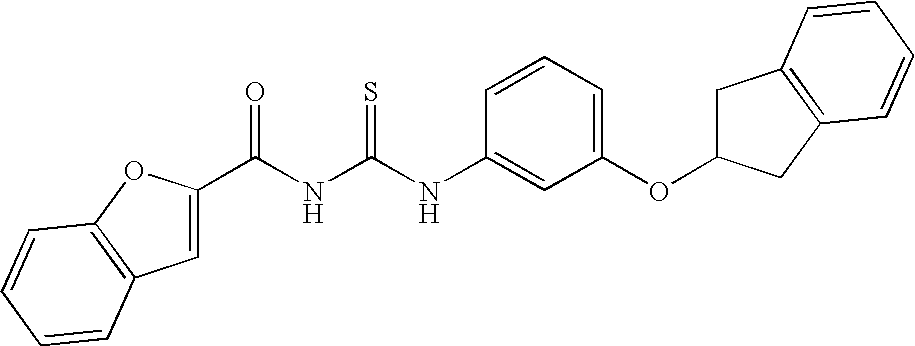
C(NC(NC1=CC(OC2CC3=C(C2)C=CC=C3)=CC=C1)=S)(=O)C1=CC2=C(O1)C=CC=C2
